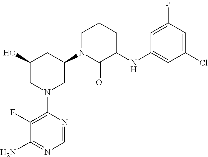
C1(N2CC(N3C(=O)C(NC4=CC(Cl)=CC(F)=C4)CCC3)CC(O)C2)=C(F)C(N)=NC=N1
